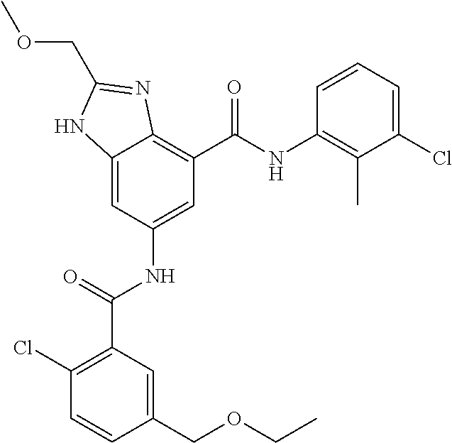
C12=CC(NC(C3=C(Cl)C=CC(COCC)=C3)=O)=CC(C(NC3=C(C)C(Cl)=CC=C3)=O)=C1N=C(COC)N2
